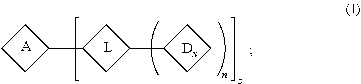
C1CCC1C1CC(C2CCC2)C1.[A]
